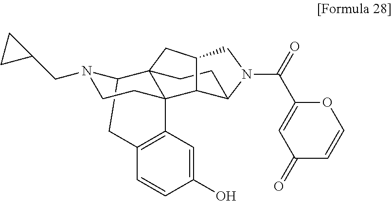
C(C1=CC(=O)C=CO1)(=O)N1CC2CC34C5N(CC6CC6)CCC3(C3=C(C=CC(O)=C3)C5)C2C1CC4
